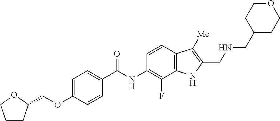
C1CC(COC2=CC=C(C(NC3=C(F)C4=C(C=C3)C([Me])=C(CNCC3CCOCC3)N4)=O)C=C2)OC1
